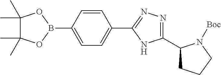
C1=C(C2=NN=C(C3CCCN3[Boc])N2)C=CC(B2OC(C)(C)C(C)(C)O2)=C1
